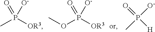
CP([OR3])(=O)[O-].COP([OR3])(=O)[O-].CP([H])(=O)[O-]
